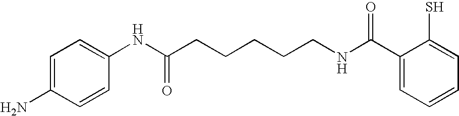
C1=C(N)C=CC(NC(CCCCCNC(C2=CC=CC=C2S)=O)=O)=C1
